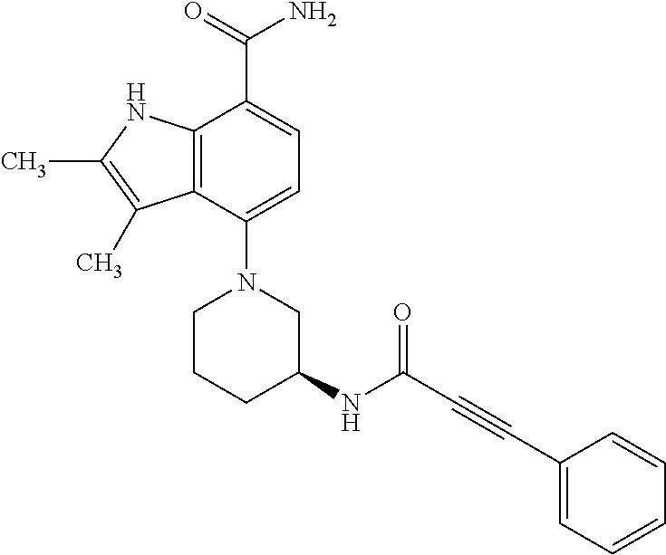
C1(N2CC(NC(=O)C#CC3=CC=CC=C3)CCC2)=CC=C(C(=O)N)C2=C1C(C)=C(C)N2
